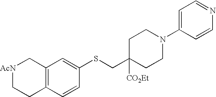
C12=C(C=C(SCC3([CO2Et])CCN(C4=CC=NC=C4)CC3)C=C1)C[AcN]CC2
